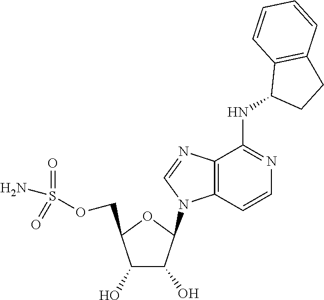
C1(O)C(O)C(N2C3=C(N=C2)C(NC2CCC4=C2C=CC=C4)=NC=C3)OC1COS(N)(=O)=O
